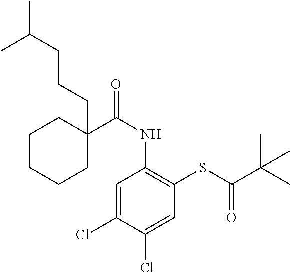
C1=C(Cl)C(Cl)=CC(SC(C(C)(C)C)=O)=C1NC(=O)C1(CCCC(C)C)CCCCC1
